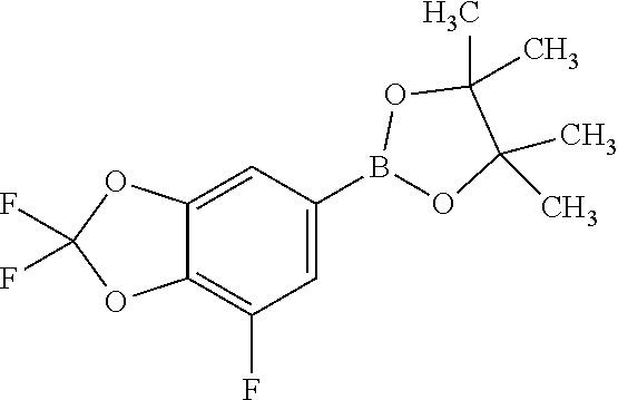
C1=C(B2OC(C)(C)C(C)(C)O2)C=C2C(=C1F)OC(F)(F)O2
